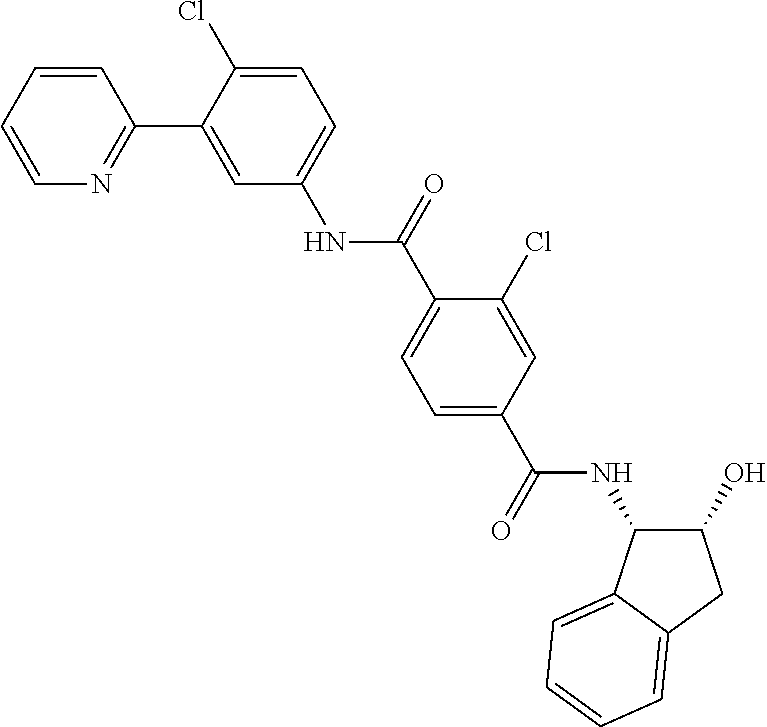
C1=CC=CN=C1C1=CC(NC(C2=CC=C(C(NC3C(O)CC4=CC=CC=C34)=O)C=C2Cl)=O)=CC=C1Cl
